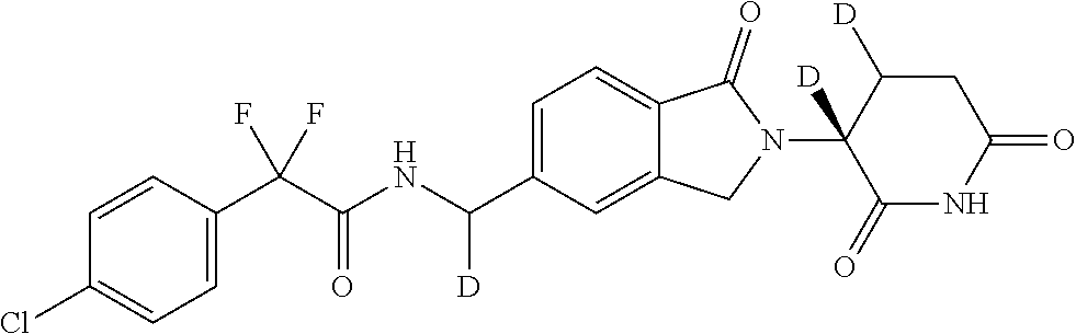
C1=CC(C(C(NC(C2=CC=C3C(=C2)CN(C2([D])C(=O)NC(=O)CC2[D])C3=O)[D])=O)(F)F)=CC=C1Cl
